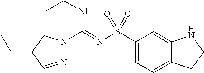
N1=CC(CC)CN1C(=NS(C1=CC=C2C(=C1)NCC2)(=O)=O)NCC
